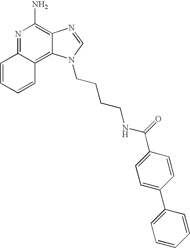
C1=CC=CC2=C3C(=C(N)N=C12)N=CN3CCCCNC(=O)C1=CC=C(C2=CC=CC=C2)C=C1
